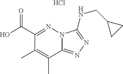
C1(C(=O)O)=NN2C(=NN=C2NCC2CC2)C(C)=C1C.Cl
